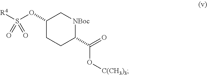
[C(CH3)3]OC(C1[NBoc]CC(OS([R4])(=O)=O)CC1)=O
